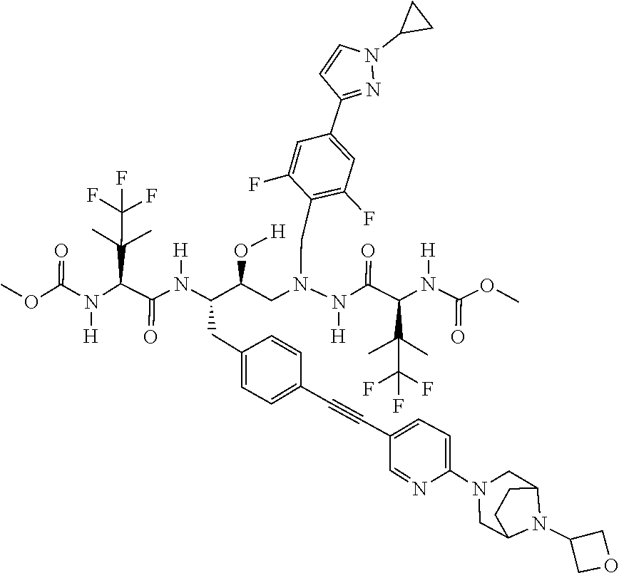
C12CN(C3=CC=C(C#CC4=CC=C(CC(N([H])C(C(N([H])C(=O)OC)C(C)(C)C(F)(F)F)=O)C(O[H])CN(N([H])C(C(N([H])C(=O)OC)C(C)(C)C(F)(F)F)=O)CC5=C(F)C=C(C6=NN(C7CC7)C=C6)C=C5F)C=C4)C=N3)CC(CC1)N2C1COC1
